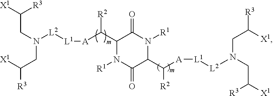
C1(C([A][L1][L2]N(CC([R3])[X1])CC([X1])[R3])[R2])N([R1])C(=O)C(C([A][L1][L2]N(CC([X1])[R3])CC([X1])[R3])[R2])N([R1])C1=O
